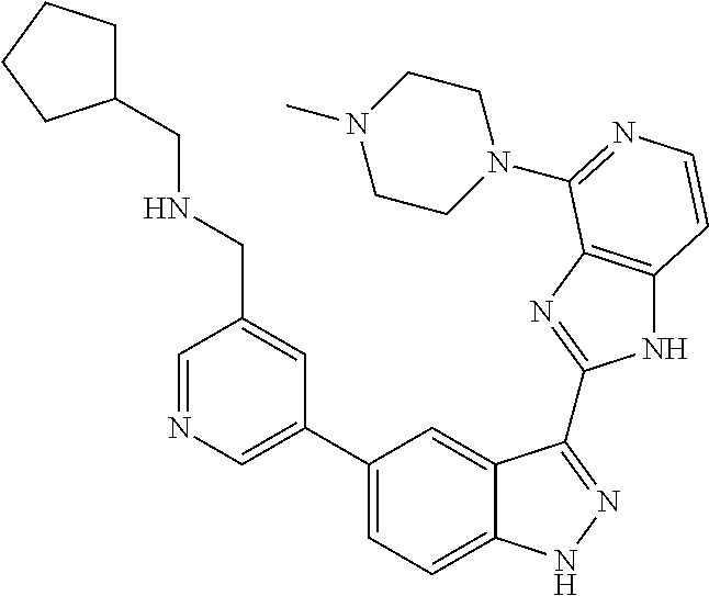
C1(C2=CN=CC(CNCC3CCCC3)=C2)=CC=C2C(=C1)C(C1=NC3=C(N1)C=CN=C3N1CCN(C)CC1)=NN2
